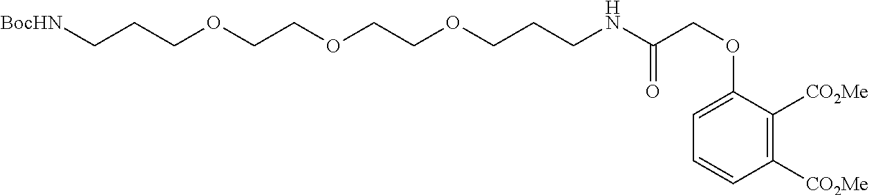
C(CCNC(COC1=CC=CC([CO2Me])=C1[CO2Me])=O)OCCOCCOCCC[BocHN]
